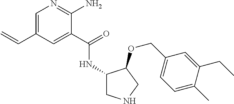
C1=C(C=C)C=C(C(=O)NC2CNCC2OCC2=CC=C(C)C(CC)=C2)C(N)=N1
